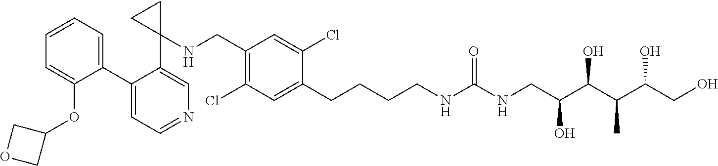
C1(C2=CC=CC=C2OC2COC2)=CC=NC=C1C1(NCC2=C(Cl)C=C(CCCCNC(NCC(C(C(C(CO)O)C)O)O)=O)C(Cl)=C2)CC1
